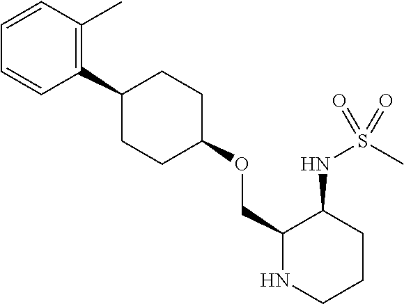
C1(C2CCC(OCC3NCCCC3NS(C)(=O)=O)CC2)=C(C)C=CC=C1
